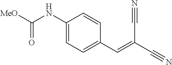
C1(NC([MeO])=O)=CC=C(C=C(C#N)C#N)C=C1
